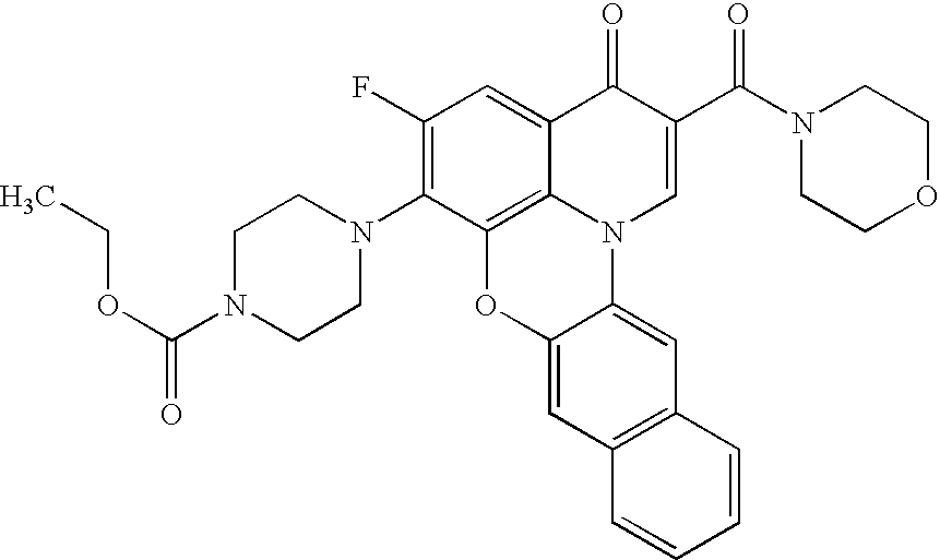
C12=C3C(=CC(F)=C1N1CCN(C(OCC)=O)CC1)C(=O)C(C(N1CCOCC1)=O)=CN3C1=CC3=C(C=C1O2)C=CC=C3
